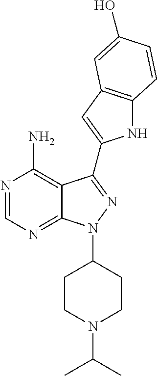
N1=CN=C2C(=C1N)C(C1=CC3=C(N1)C=CC(O)=C3)=NN2C1CCN(C(C)C)CC1
